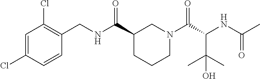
C1=C(Cl)C=CC(CNC(C2CCCN(C(C(NC(C)=O)C(C)(C)O)=O)C2)=O)=C1Cl
